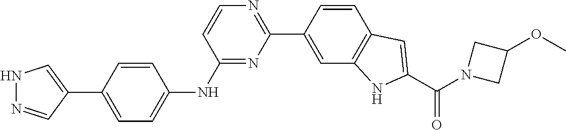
N1N=CC(C2=CC=C(NC3=NC(C4=CC5=C(C=C4)C=C(C(N4CC(OC)C4)=O)N5)=NC=C3)C=C2)=C1
